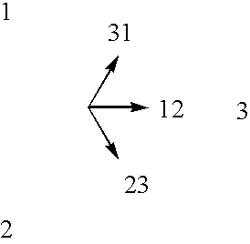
C(->C)(->C)->C
